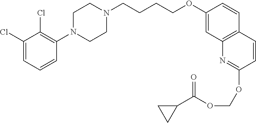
C1(Cl)=CC=CC(N2CCN(CCCCOC3=CC4=C(C=C3)C=CC(OCOC(C3CC3)=O)=N4)CC2)=C1Cl
